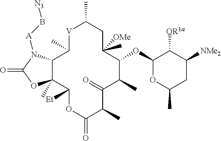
[V]1C(C)CC(C)([OMe])C(OC2OC(C)CC([NMe2])C2[OR1a])C(C)C(=O)C(C)C(=O)OC([Et])C2(C)C(C1C)N([A]B[N3])C(=O)O2
